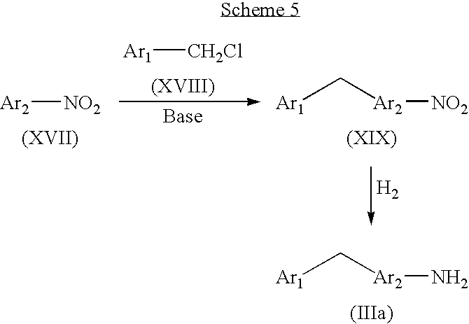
[Ar2][NO2].[Ar1][CH2Cl].[Ar1]C[Ar2][NO2].[H2].[Ar1]C[Ar2]N
